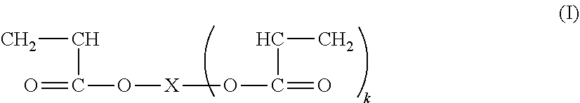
O=C(CC)O[X]OC(=O)CC
